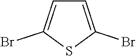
C1=C(Br)SC(Br)=C1
